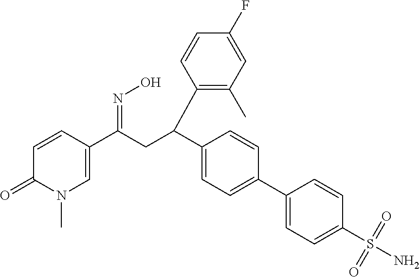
C1=C(C(=NO)CC(C2=CC=C(C3=CC=C(S(=O)(=O)N)C=C3)C=C2)C2=C(C)C=C(F)C=C2)C=CC(=O)N1C
